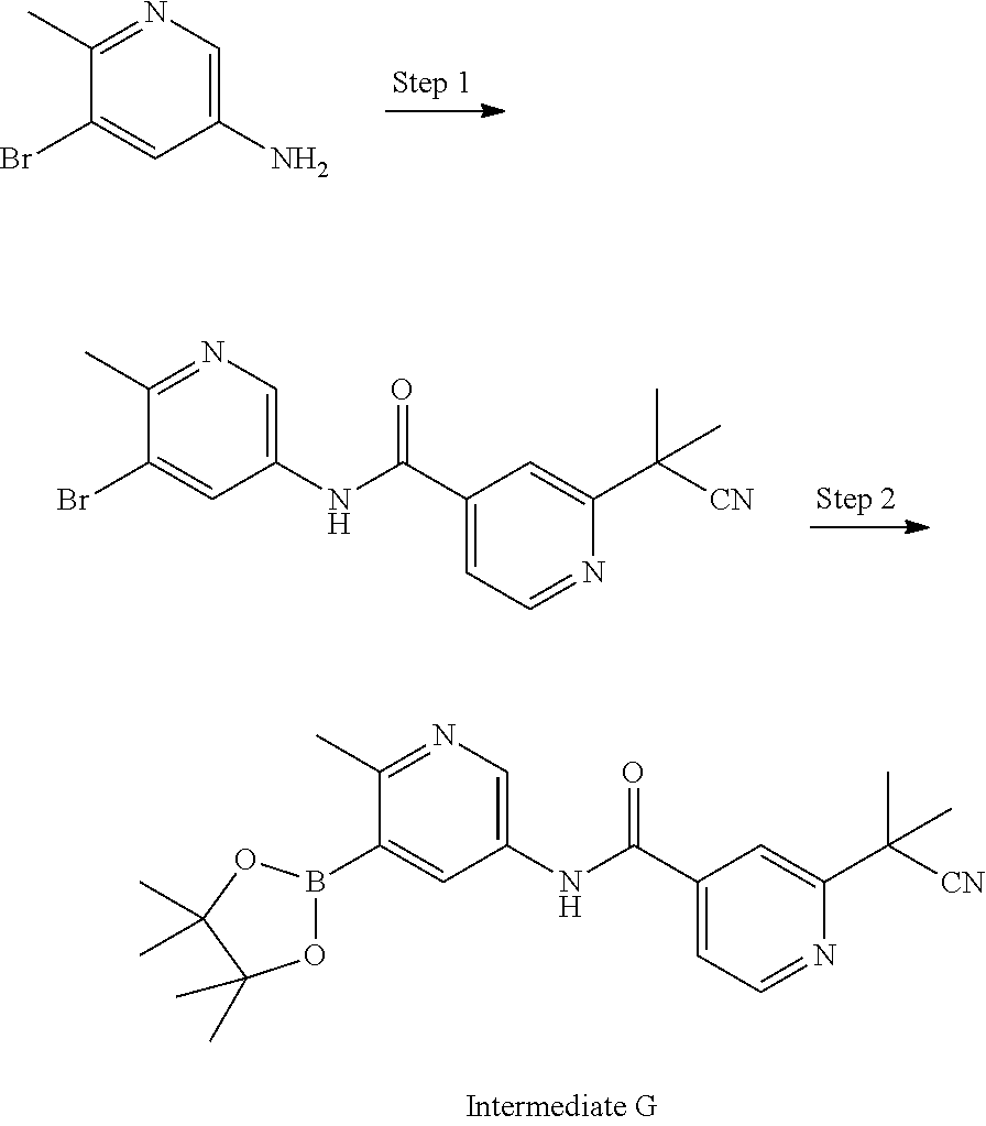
C1(C)=NC=C(N)C=C1Br.C1(C)=NC=C(NC(C2=CC=NC(C([CN])(C)C)=C2)=O)C=C1Br.C1(C)=NC=C(NC(C2=CC=NC(C([CN])(C)C)=C2)=O)C=C1B1OC(C)(C)C(C)(C)O1
